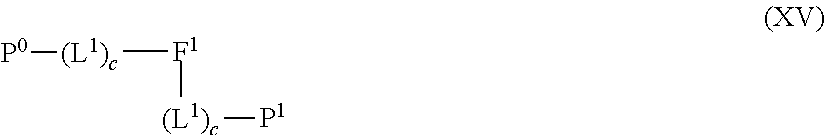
[F1]([(L1)c][P0])[(L1)c][P1]
